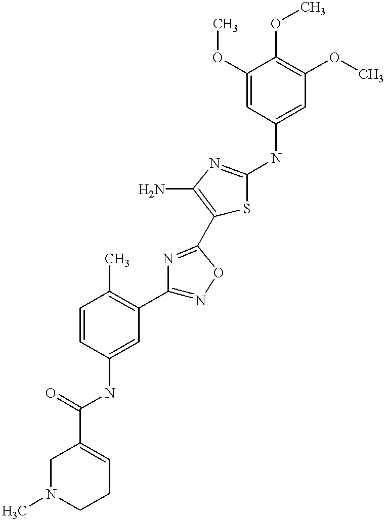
C1(C(=O)NC2=CC(C3=NOC(C4=C(N)N=C(NC5=CC(OC)=C(OC)C(OC)=C5)S4)=N3)=C(C)C=C2)=CCCN(C)C1
